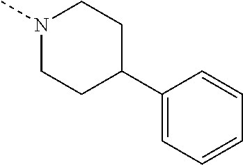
C1(C2CCN(C)CC2)=CC=CC=C1
